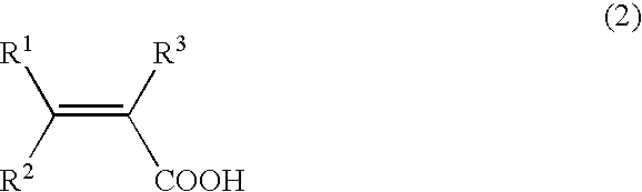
[R1]C([R2])=C([R3])[COOH]
